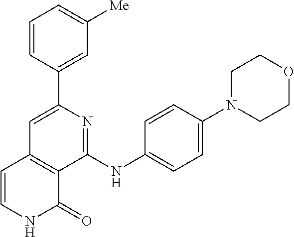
C1(C2=CC3=C(C(NC4=CC=C(N5CCOCC5)C=C4)=N2)C(=O)NC=C3)=CC([Me])=CC=C1
